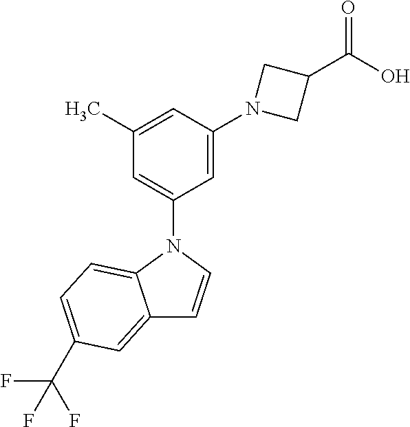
N1(C2=CC(C)=CC(N3CC(C(=O)O)C3)=C2)C2=CC=C(C(F)(F)F)C=C2C=C1
